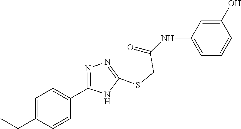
C1=C(NC(=O)CSC2=NN=C(C3=CC=C(CC)C=C3)N2)C=C(O)C=C1
